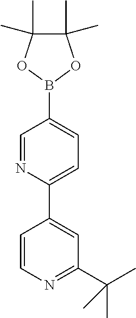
C1(C2=CC=C(B3OC(C)(C)C(C)(C)O3)C=N2)=CC(C(C)(C)C)=NC=C1
